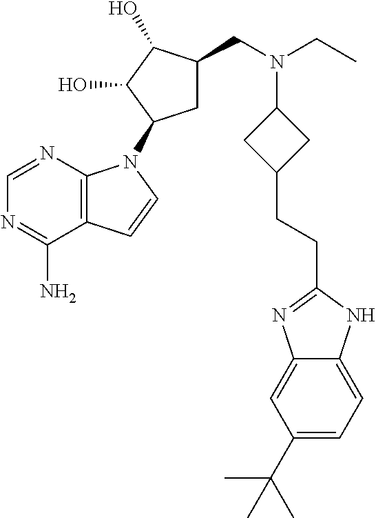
NC1=NC=NC2=C1C=CN2C1CC(CN(CC)C2CC(CCC3=NC4=CC(C(C)(C)C)=CC=C4N3)C2)C(O)C1O
